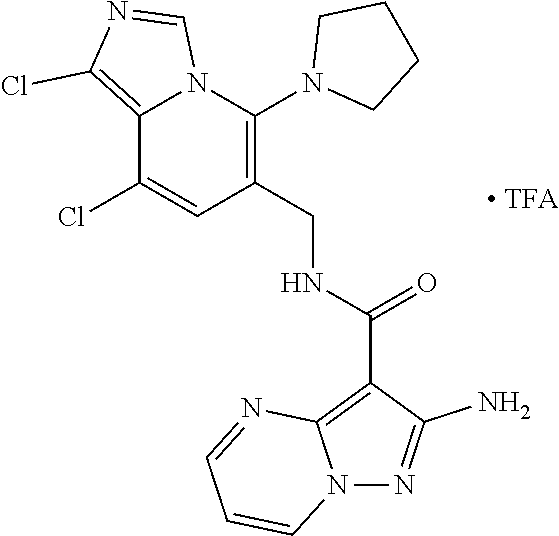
C1(Cl)=CC(CNC(C2=C3N(N=C2N)C=CC=N3)=O)=C(N2CCCC2)N2C1=C(Cl)N=C2
